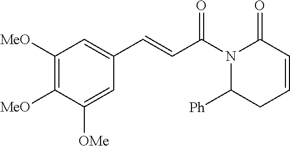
C1([MeO])=C([MeO])C([OMe])=CC(C=CC(N2C([Ph])CC=CC2=O)=O)=C1
